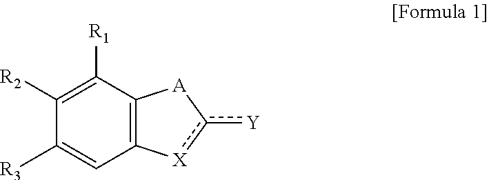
C1([R2])=C([R1])C2=C(C=C1[R3])[X]c([Y])[A]2
